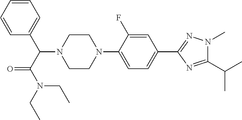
N1(C(C2=CC=CC=C2)C(N(CC)CC)=O)CCN(C2=CC=C(C3=NN(C)C(C(C)C)=N3)C=C2F)CC1
